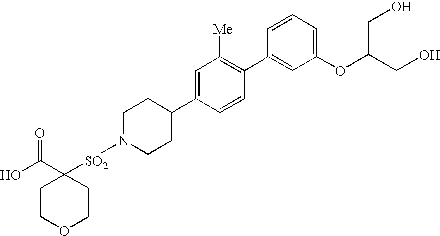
C1COCCC1(C(O)=O)[SO2]N1CCC(C2=CC([Me])=C(C3=CC(OC(CO)CO)=CC=C3)C=C2)CC1
